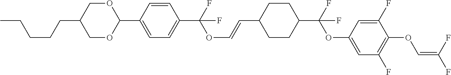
C1OC(C2=CC=C(C(F)(OC=CC3CCC(C(F)(OC4=CC(F)=C(OC=C(F)F)C(F)=C4)F)CC3)F)C=C2)OCC1CCCCC
